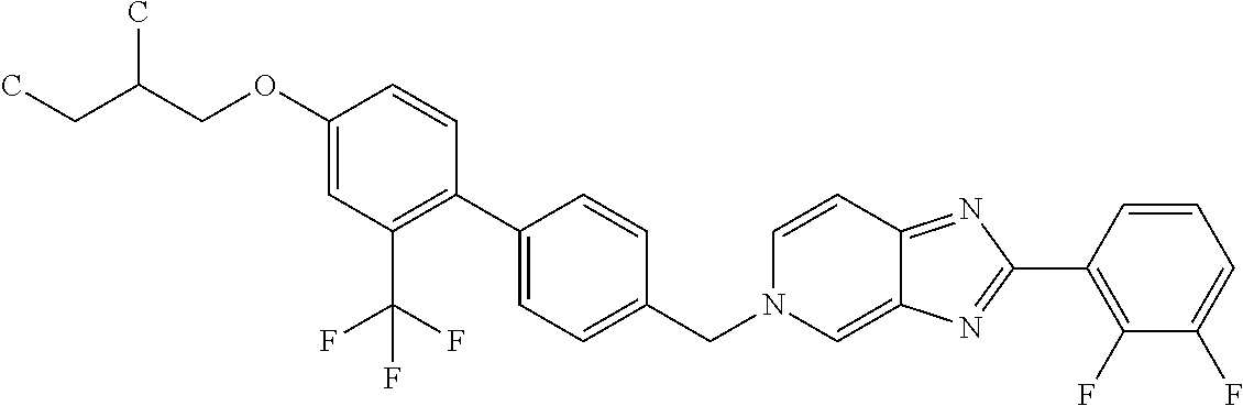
C1(OCC(CC)C)=CC(C(F)(F)F)=C(C2=CC=C(CN3C=C4C(=NC(C5=C(F)C(F)=CC=C5)=N4)C=C3)C=C2)C=C1
